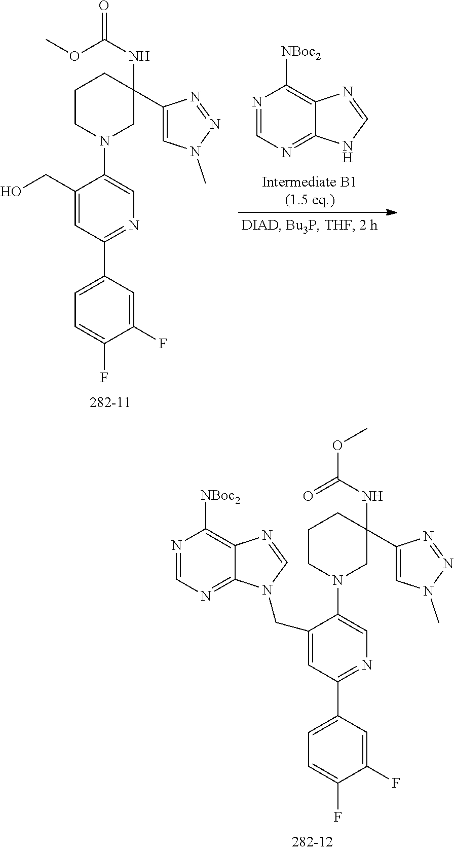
C1CN(C2=CN=C(C3=CC=C(F)C(F)=C3)C=C2CN2C3=NC=NC([NBoc2])=C3N=C2)CC(NC(OC)=O)(C2=CN(C)N=N2)C1.C1CN(C2=CN=C(C3=CC=C(F)C(F)=C3)C=C2CO)CC(NC(=O)OC)(C2=CN(C)N=N2)C1.N1=CN=C2C(=C1[NBoc2])N=CN2
